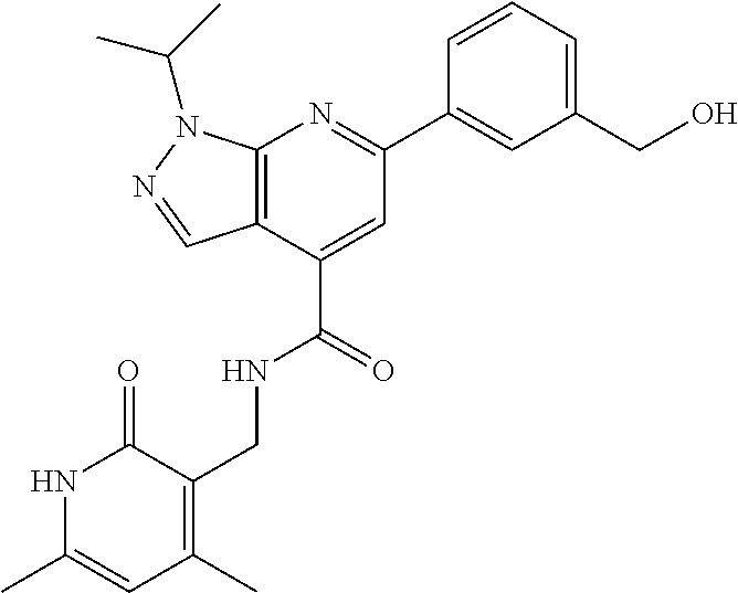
C12=C(C(C(=O)NCC3=C(C)C=C(C)NC3=O)=CC(C3=CC(CO)=CC=C3)=N1)C=NN2C(C)C
